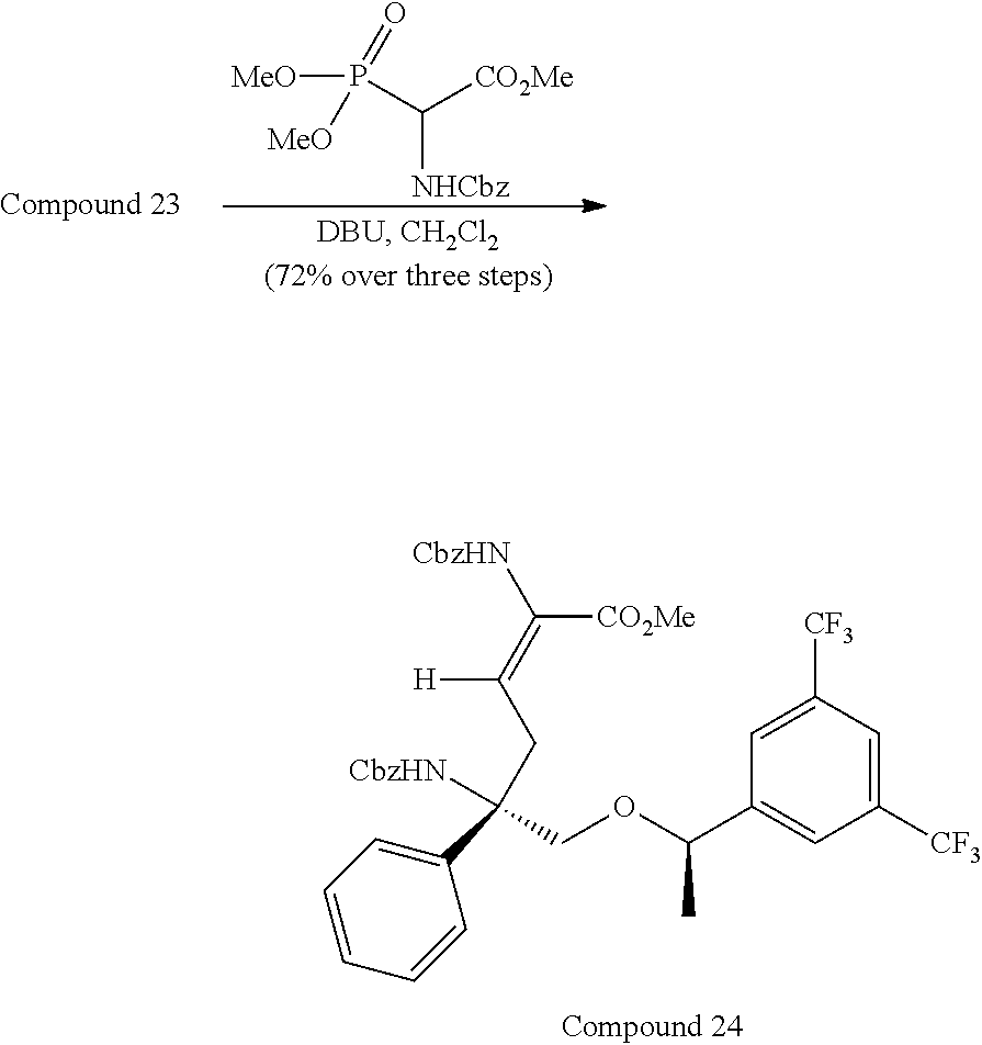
C1([CF3])=CC([CF3])=CC(C(OCC([CbzHN])(CC(=C([CbzHN])[CO2Me])[H])C2=CC=CC=C2)C)=C1.P(C([CO2Me])[NHCbz])([MeO])([MeO])=O
